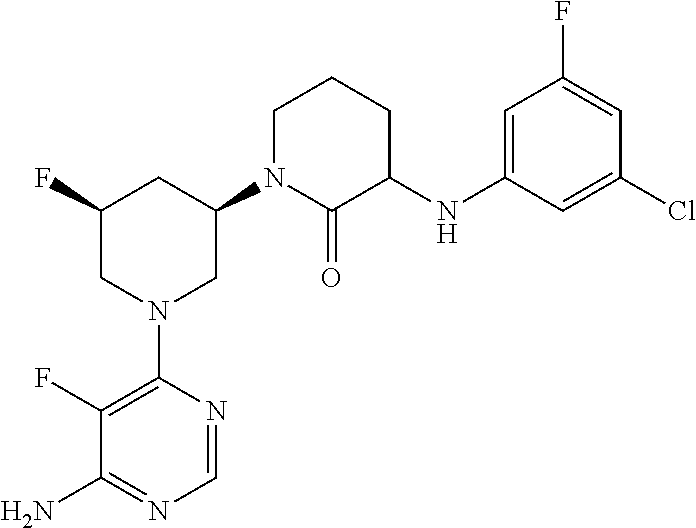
C1(F)=C(N2CC(N3C(=O)C(NC4=CC(F)=CC(Cl)=C4)CCC3)CC(F)C2)N=CN=C1N
